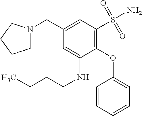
C1=CC=CC=C1OC1=C(S(N)(=O)=O)C=C(CN2CCCC2)C=C1NCCCC
